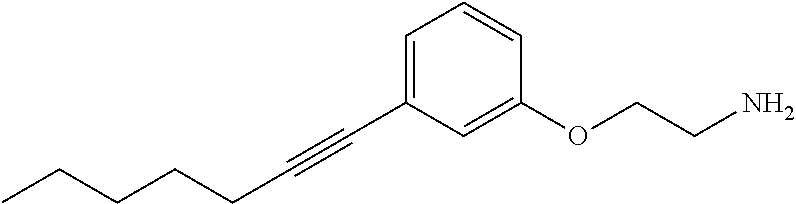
C(#CC1=CC=CC(OCCN)=C1)CCCCC
